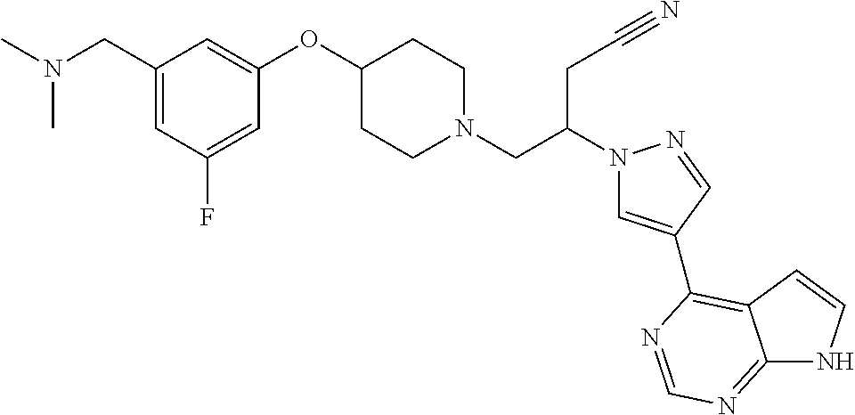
N(CC1=CC(F)=CC(OC2CCN(CC(N3C=C(C4=C5C(=NC=N4)NC=C5)C=N3)CC#N)CC2)=C1)(C)C
